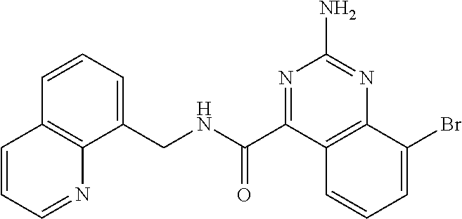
C1(CNC(C2=NC(N)=NC3=C2C=CC=C3Br)=O)=CC=CC2=C1N=CC=C2
